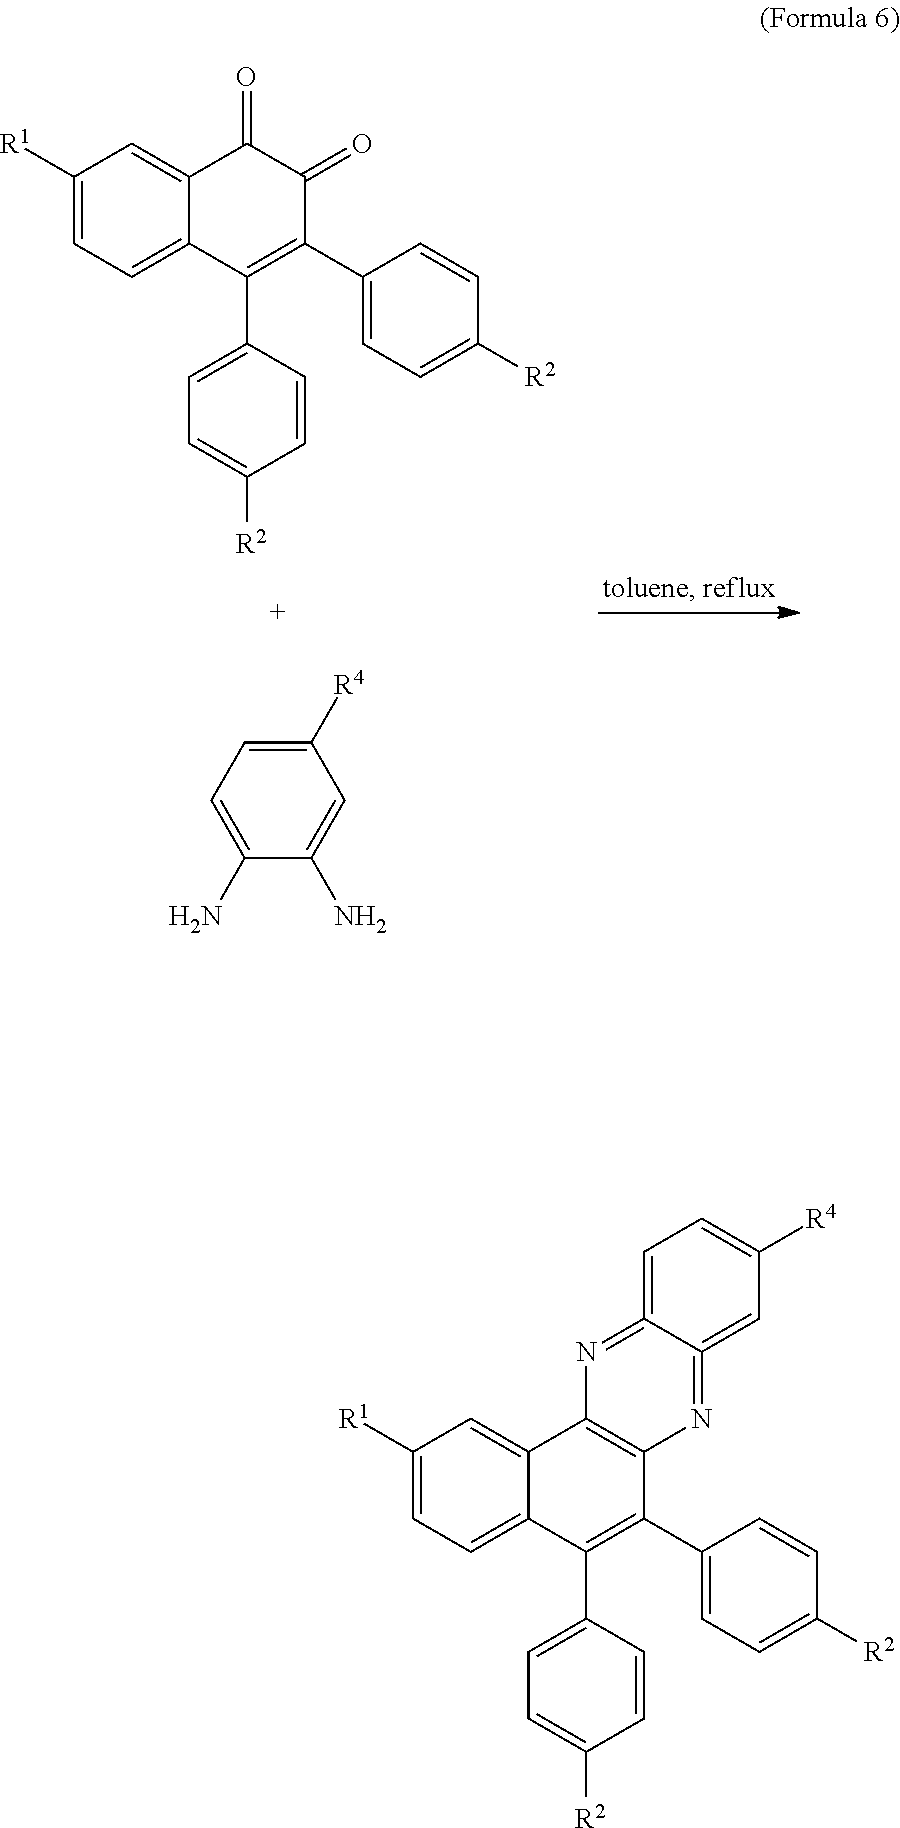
C1([R1])=CC=C2C(=C1)C(=O)C(=O)C(C1=CC=C([R2])C=C1)=C2C1=CC=C([R2])C=C1.C1([R4])=CC=C(N)C(N)=C1.C1([R1])=CC=C2C(=C1)C1=C(C(C3=CC=C([R2])C=C3)=C2C2=CC=C([R2])C=C2)N=C2=CC([R4])=CC=C2=N1
